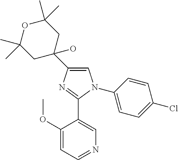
C1(C2(O)CC(C)(C)OC(C)(C)C2)=CN(C2=CC=C(Cl)C=C2)C(C2=CN=CC=C2OC)=N1
